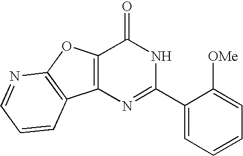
C12=C(N=C(C3=CC=CC=C3[OMe])NC1=O)C1=C(O2)N=CC=C1
